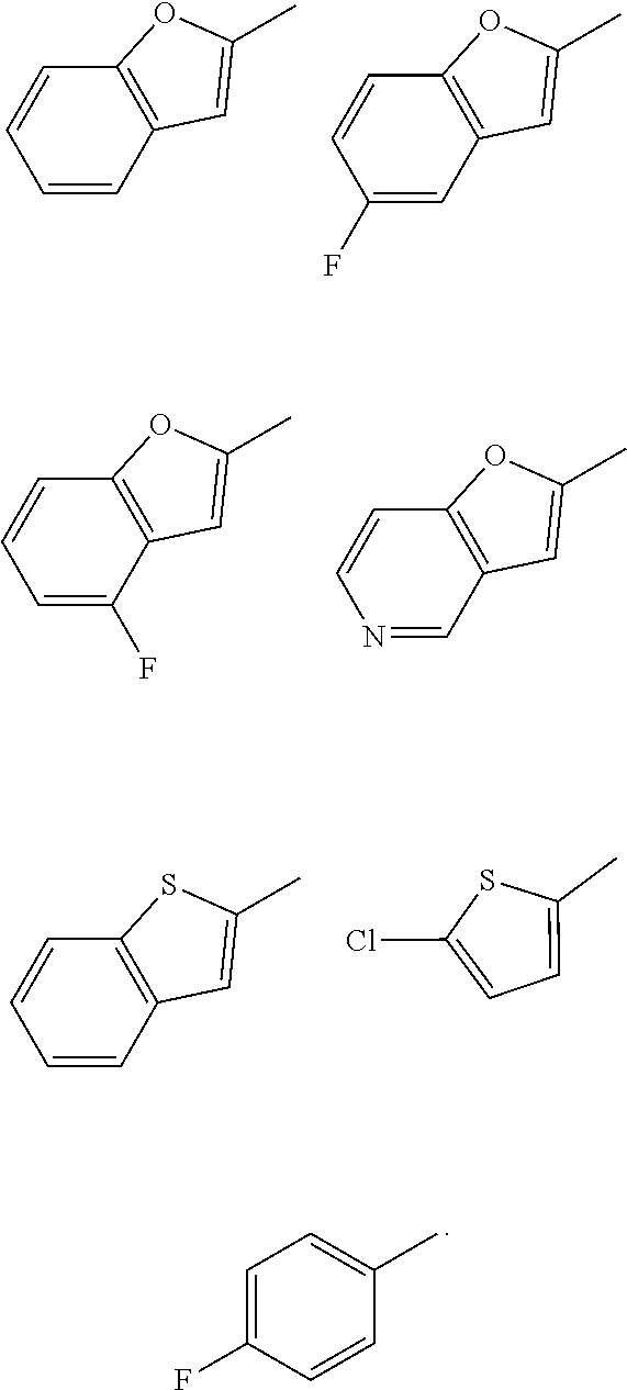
C1=CC2=C(C=C1)OC(C)=C2.C1(F)=CC2=C(C=C1)OC(C)=C2.C1=C(F)C=CC(C)=C1.C1=C(F)C2=C(C=C1)OC(C)=C2.N1=CC2=C(C=C1)OC(C)=C2.C1=CC2=C(C=C1)SC(C)=C2.C1(Cl)=CC=C(C)S1
